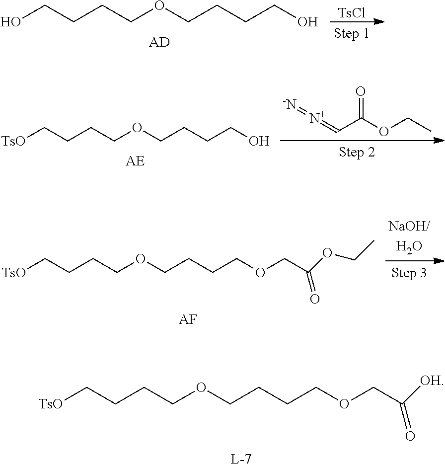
OCCCCOCCCCO.[TsCl].[AD].[TsO]CCCCOCCCCO.[AE].O=C(C=[N+]=[-N])OCC.[TsO]CCCCOCCCCOCC(=O)OCC.[AF].[TsO]CCCCOCCCCOCC(=O)[OH]
